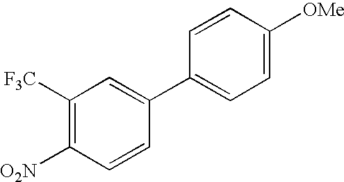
C1([F3C])=C([O2N])C=CC(C2=CC=C([OMe])C=C2)=C1
